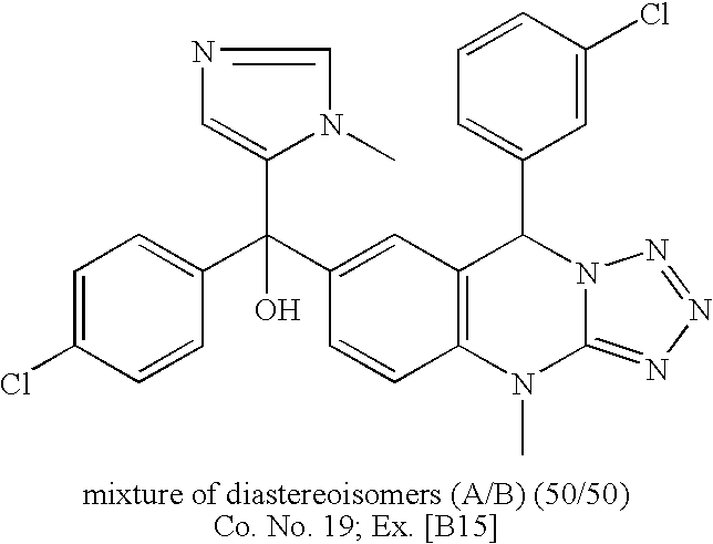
C1=C(Cl)C=CC(C(C2=CC3=C(C=C2)N(C)C2=NN=NN2C3C2=CC=CC(Cl)=C2)(O)C2=CN=CN2C)=C1
